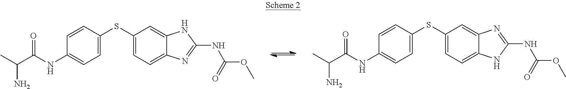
CC(C(NC1=CC=C(SC2=CC=C3C(=C2)NC(NC(OC)=O)=N3)C=C1)=O)N.CC(C(NC1=CC=C(SC2=CC=C3C(=C2)N=C(NC(OC)=O)N3)C=C1)=O)N
